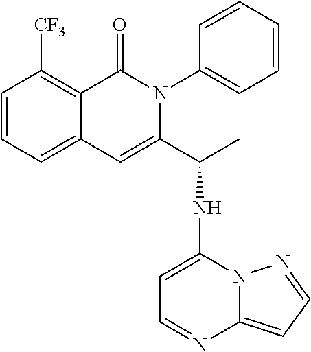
C12=CC=CC([CF3])=C1C(=O)N(C1=CC=CC=C1)C(C(NC1=CC=NC3=CC=NN13)C)=C2
